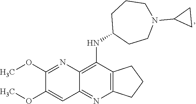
C12=C(N=C3C(=C1NC1CCN(C4CC4)CCC1)N=C(OC)C(OC)=C3)CCC2
